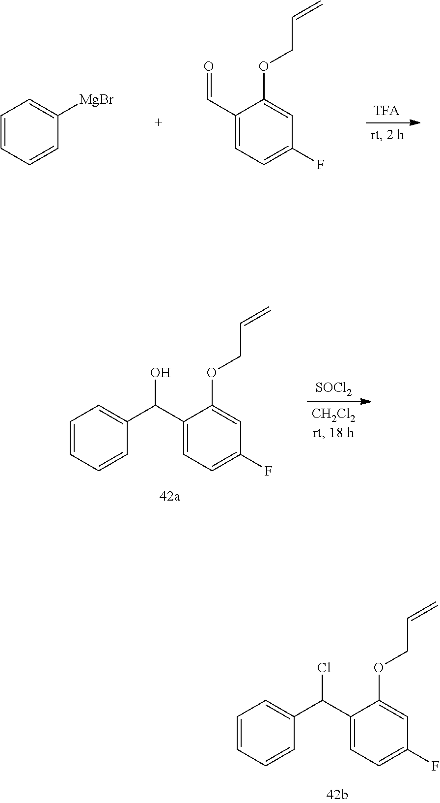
C1=CC=C([MgBr])C=C1.C(OC1=CC(F)=CC=C1C=O)C=C.C1=CC=C(C(C2=CC=C(F)C=C2OCC=C)O)C=C1.[SOCl2].C1=CC=C(C(C2=CC=C(F)C=C2OCC=C)Cl)C=C1
